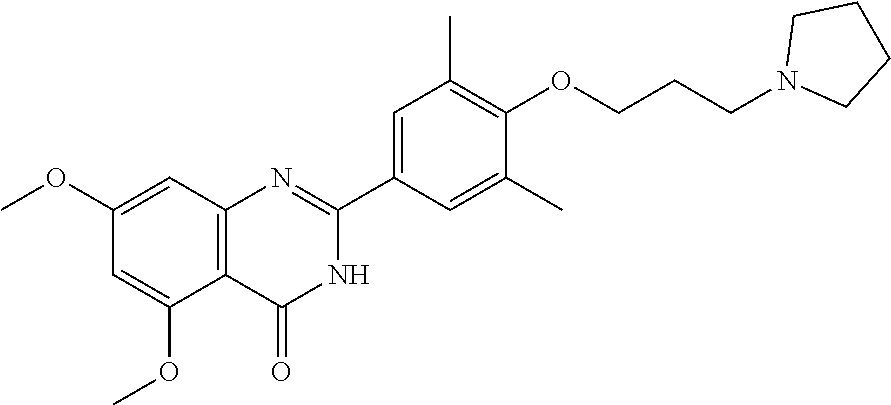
C1CN(CCCOC2=C(C)C=C(C3=NC4=C(C(OC)=CC(OC)=C4)C(=O)N3)C=C2C)CC1
